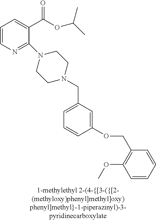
C1=CN=C(N2CCN(CC3=CC=CC(OCC4=C(OC)C=CC=C4)=C3)CC2)C(C(OC(C)C)=O)=C1
